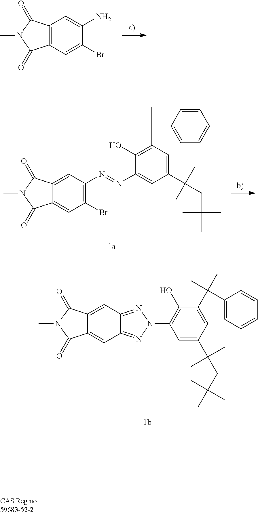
C12=C(C=C(Br)C(N)=C1)C(=O)N(C)C2=O.C12=CC(N=NC3=CC(C(CC(C)(C)C)(C)C)=CC(C(C4=CC=CC=C4)(C)C)=C3O)=C(Br)C=C1C(=O)N(C)C2=O.C12=CC3=NN(C4=C(O)C(C(C)(C)C5=CC=CC=C5)=CC(C(CC(C)(C)C)(C)C)=C4)N=C3C=C1C(=O)N(C)C2=O
